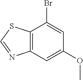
C12=C(C=C(OC)C=C1Br)N=CS2
